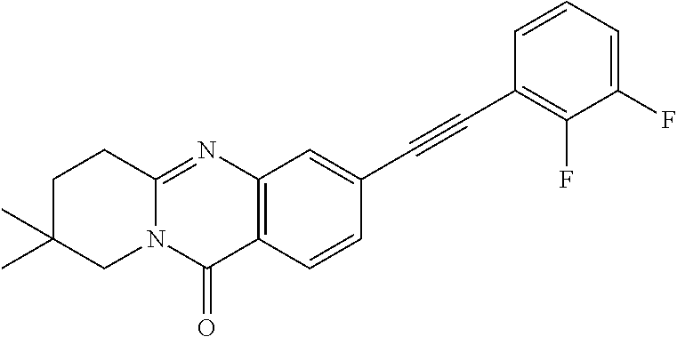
C12=NC3=C(C(=O)N1CC(C)(C)CC2)C=CC(C#CC1=C(F)C(F)=CC=C1)=C3
